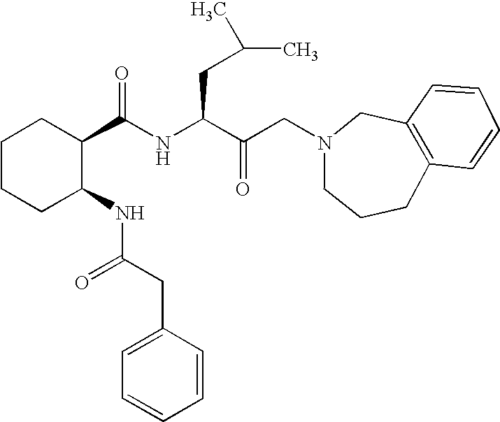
C1CCC(NC(CC2=CC=CC=C2)=O)C(C(NC(C(CN2CCCC3=C(C2)C=CC=C3)=O)CC(C)C)=O)C1
